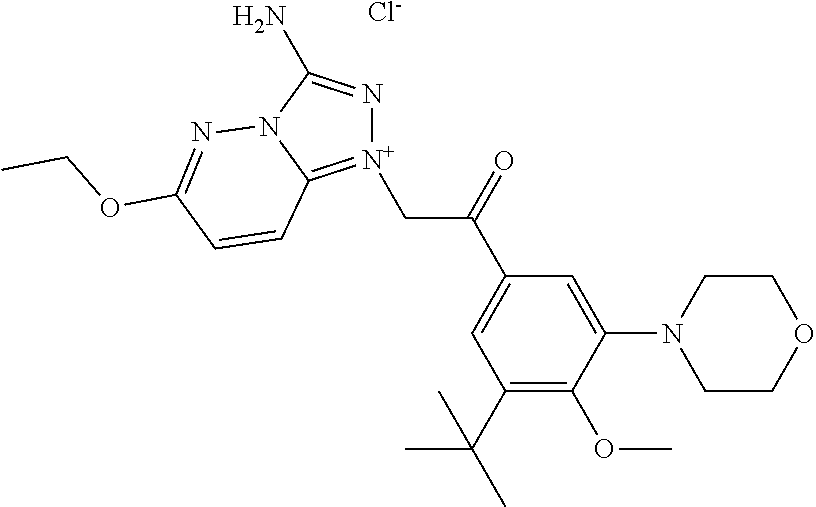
[N+]1(CC(=O)C2=CC(C(C)(C)C)=C(OC)C(N3CCOCC3)=C2)=C2N(C(N)=N1)N=C(OCC)C=C2.[Cl-]
